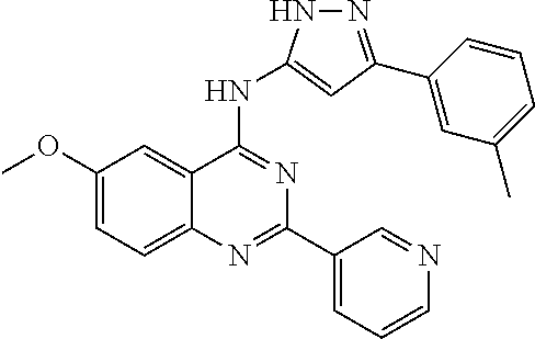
C1(OC)=CC=C2C(=C1)C(NC1=CC(C3=CC(C)=CC=C3)=NN1)=NC(C1=CC=CN=C1)=N2
